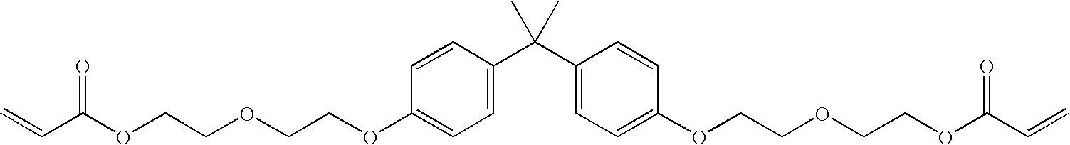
C=CC(OCCOCCOC1=CC=C(C(C2=CC=C(OCCOCCOC(C=C)=O)C=C2)(C)C)C=C1)=O
